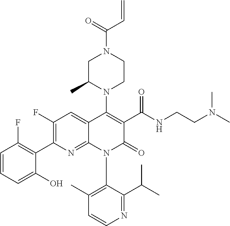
C1(F)=C(C2=C(F)C=CC=C2O)N=C2C(=C1)C(N1CCN(C(=O)C=C)CC1C)=C(C(NCCN(C)C)=O)C(=O)N2C1=C(C)C=CN=C1C(C)C
